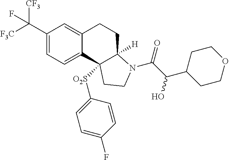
C(C1=CC=C2C(=C1)CCC1([H])C2([O2S]C2=CC=C(F)C=C2)CCN1C(=O)C(C1CCOCC1)O)([F3C])([CF3])F
